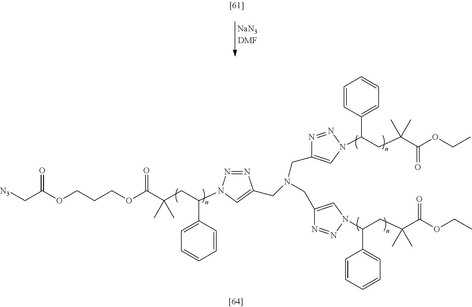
O(CCCOC(C(CC(C1=CC=CC=C1)N1N=NC(CN(CC2=CN(C(CC(C(OCC)=O)(C)C)C3=CC=CC=C3)N=N2)CC2=CN(C(CC(C(OCC)=O)(C)C)C3=CC=CC=C3)N=N2)=C1)(C)C)=O)C(C[N3])=O
